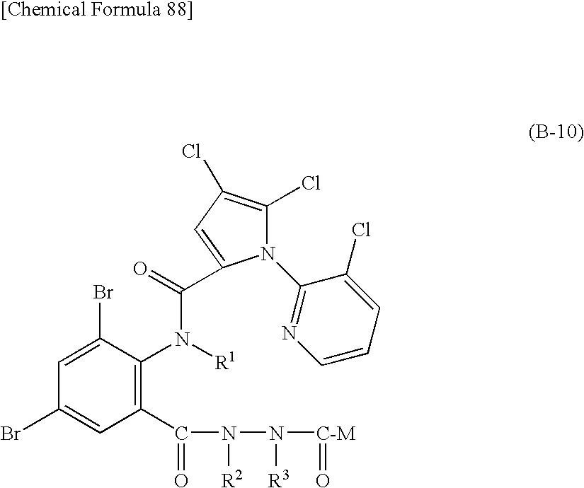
N1(C2=NC=CC=C2Cl)C(Cl)=C(Cl)C=C1C(=O)N([R1])C1=C(C(=O)N([R2])N([R3])[C-M]=O)C=C(Br)C=C1Br
